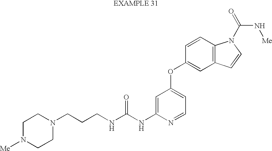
N(C(NC1=CC(OC2=CC3=C(C=C2)N(C(=O)N[Me])C=C3)=CC=N1)=O)CCCN1CCN([Me])CC1
